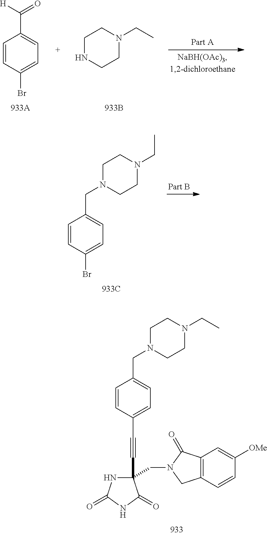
C1=CC(Br)=CC=C1CN1CCN(CC)CC1.C1=CC(C#CC2(CN3CC4=C(C3=O)C=C([OMe])C=C4)NC(=O)NC2=O)=CC=C1CN1CCN(CC)CC1.C1NCCN(CC)C1.C1(C([H])=O)=CC=C(Br)C=C1
